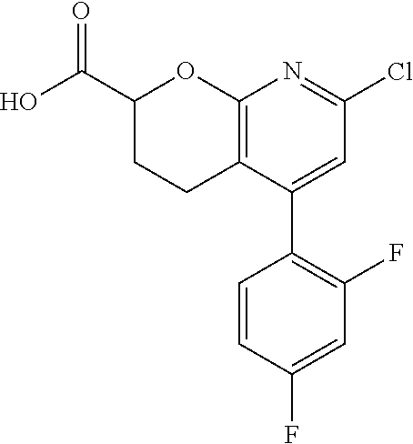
C12=C(C(C3=C(F)C=C(F)C=C3)=CC(Cl)=N1)CCC(C(O)=O)O2
